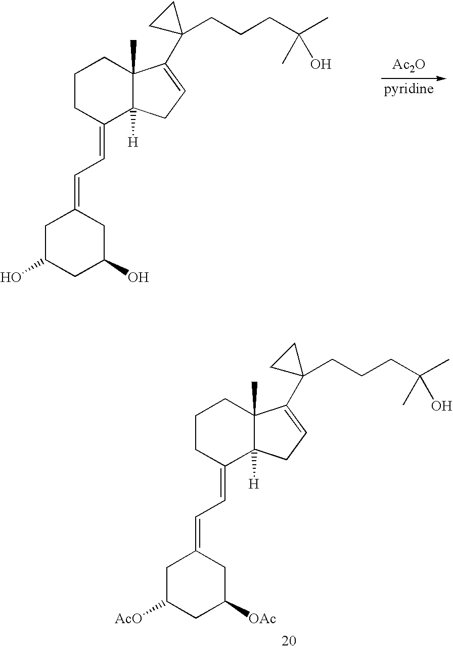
C1CC(=CC=C2CC([AcO])CC([OAc])C2)C2([H])C(C)(C1)C(C1(CCCC(C)(C)O)CC1)=CC2.[Ac2O].C1CC(=CC=C2CC(O)CC(O)C2)C2([H])C(C)(C1)C(C1(CCCC(C)(C)O)CC1)=CC2
